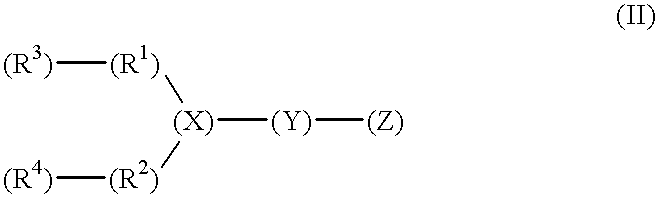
[(R3)][(R1)][(X)]([(R2)][(R4)])[(Y)][(Z)]
